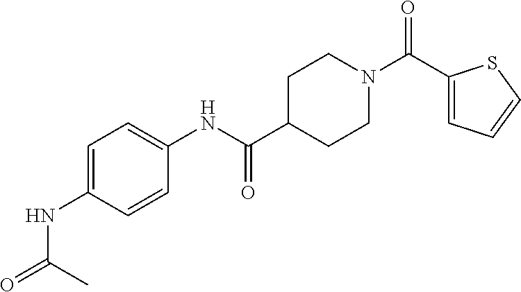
C1(C(N2CCC(C(NC3=CC=C(NC(=O)C)C=C3)=O)CC2)=O)=CC=CS1
